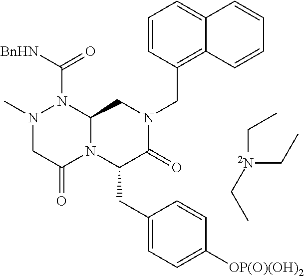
N1(C)CC(=O)N2C(N1C([BnHN])=O)CN(CC1=C3C(=CC=C1)C=CC=C3)C(=O)C2CC1=CC=C([OP(O)(OH)2])C=C1.CC[2N](CC)CC
